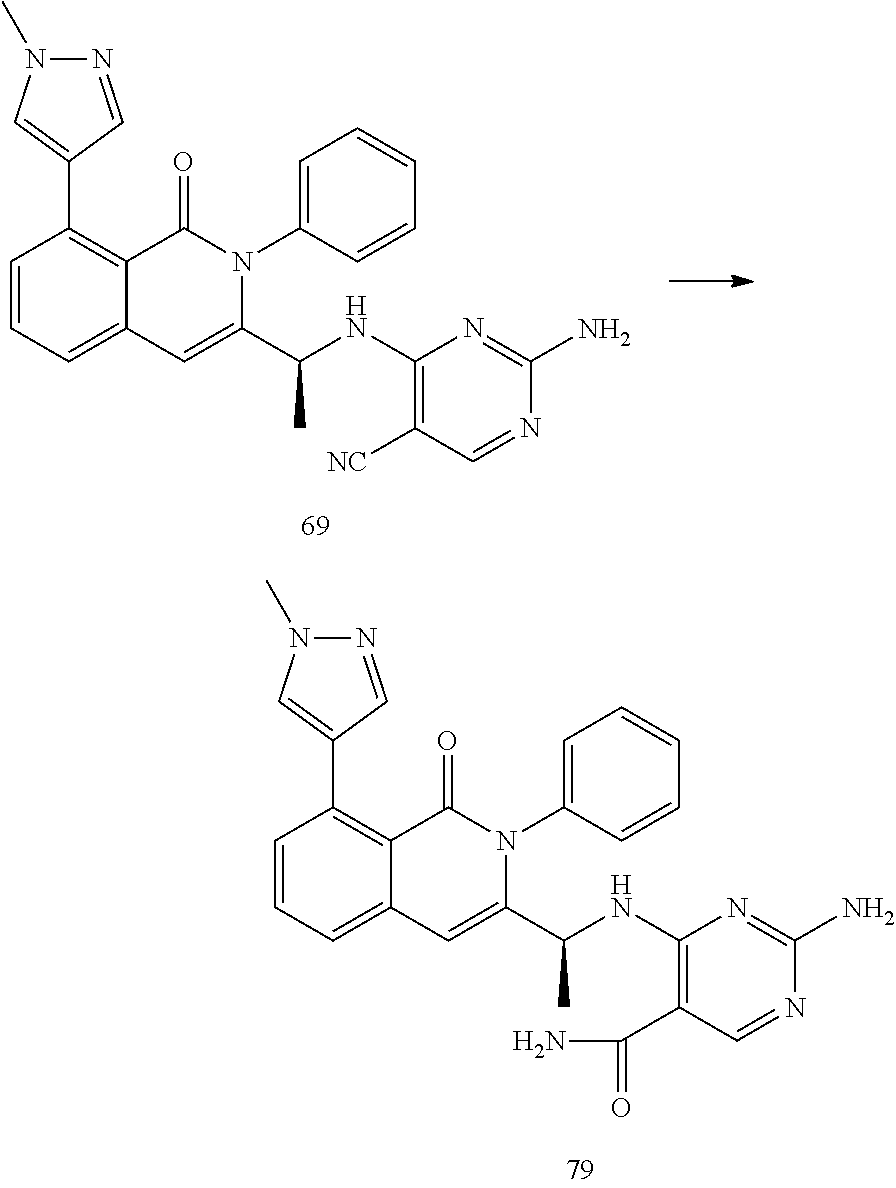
C1=C(C(NC2=C([NC])C=NC(N)=N2)C)N(C2=CC=CC=C2)C(=O)C2=C(C3=CN(C)N=C3)C=CC=C12.C1=C(C(NC2=C(C(N)=O)C=NC(N)=N2)C)N(C2=CC=CC=C2)C(=O)C2=C(C3=CN(C)N=C3)C=CC=C12
